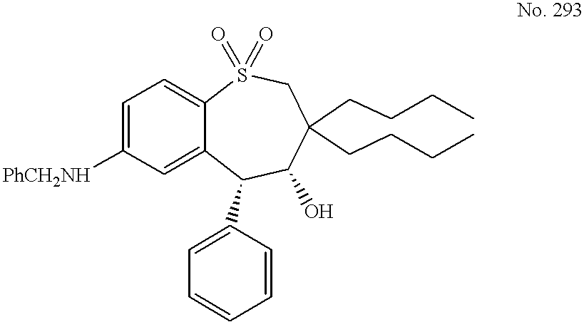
C1=C([PhCH2NH])C=C2C(=C1)S(=O)(=O)CC(CCCC)(CCCC)C(O)C2C1=CC=CC=C1
